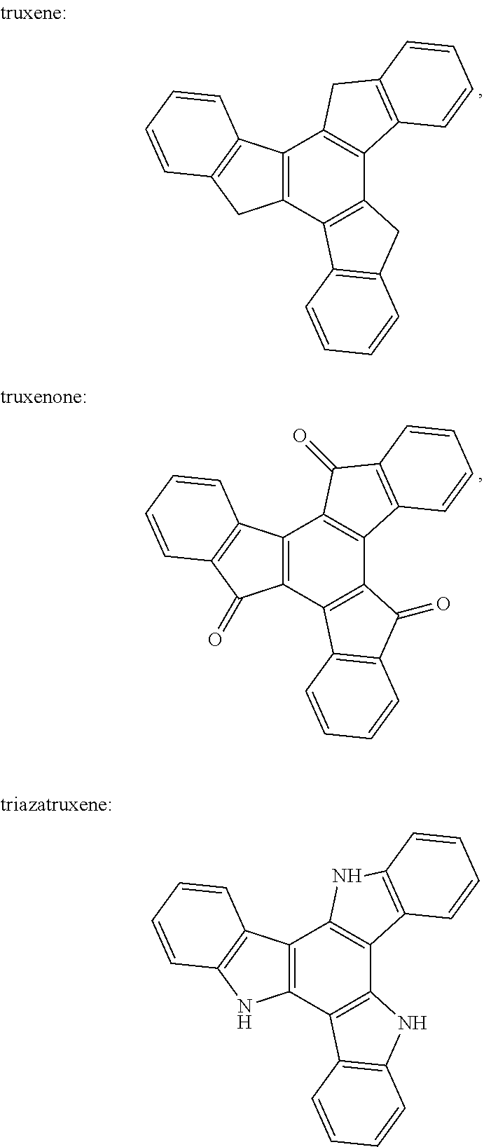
C12=C(C3=C(C4=C1CC1=C4C=CC=C1)CC1=C3C=CC=C1)CC1=C2C=CC=C1.C12=C(C3=C(C4=C1C(=O)C1=C4C=CC=C1)C(=O)C1=C3C=CC=C1)C(=O)C1=C2C=CC=C1.C12=C(C3=C(C4=C1NC1=C4C=CC=C1)NC1=C3C=CC=C1)NC1=C2C=CC=C1
